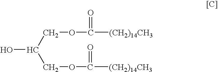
OC(COC([(CH2)14CH3])=O)COC([(CH2)14CH3])=O
